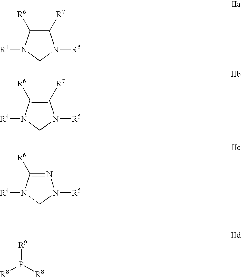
C1([R7])C([R6])N([R4])CN1[R5].C1([R7])=C([R6])N([R4])CN1[R5].N1=C([R6])N([R4])CN1[R5].[R9]P([R8])[R8]
